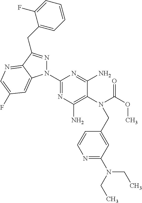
C1(N2N=C(CC3=CC=CC=C3F)C3=NC=C(F)C=C23)=NC(N)=C(N(C(OC)=O)CC2=CC(N(CC)CC)=NC=C2)C(N)=N1
